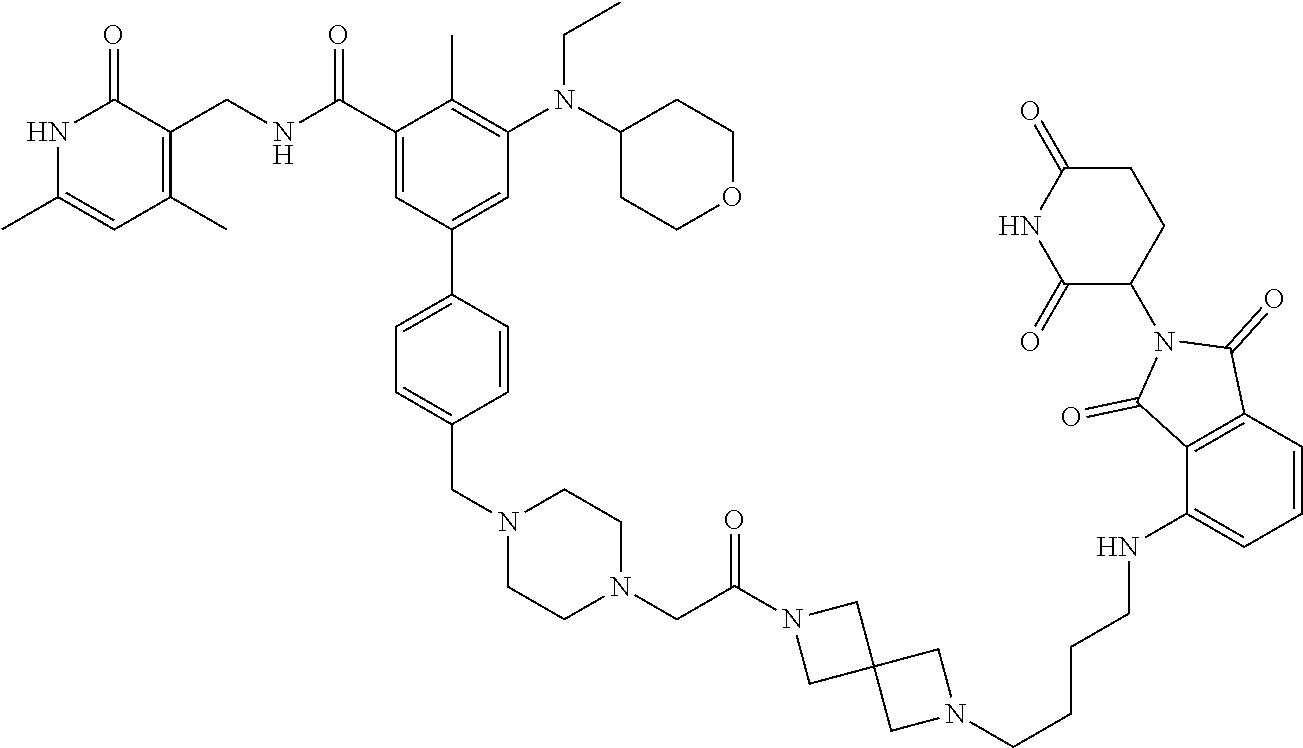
N1C(C)=CC(C)=C(CNC(C2=CC(C3=CC=C(CN4CCN(CC(N5CC6(C5)CN(CCCCNC5=CC=CC7=C5C(=O)N(C5CCC(=O)NC5=O)C7=O)C6)=O)CC4)C=C3)=CC(N(C3CCOCC3)CC)=C2C)=O)C1=O
